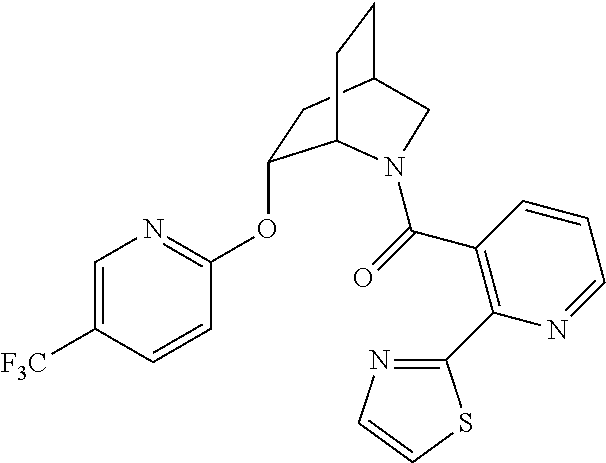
C1=C([F3C])C=CC(OC2CC3CCC2N(C(=O)C2=C(C4=NC=CS4)N=CC=C2)C3)=N1
